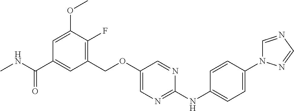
C1(COC2=CN=C(NC3=CC=C(N4C=NC=N4)C=C3)N=C2)=C(F)C(OC)=CC(C(NC)=O)=C1
